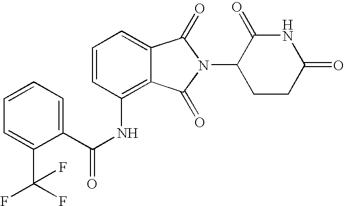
C1=C2C(=C(NC(=O)C3=CC=CC=C3C(F)(F)F)C=C1)C(=O)N(C1CCC(=O)NC1=O)C2=O
